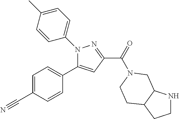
N1(C2=CC=C(C)C=C2)C(C2=CC=C(C#N)C=C2)=CC(C(=O)N2CC3NCCC3CC2)=N1
